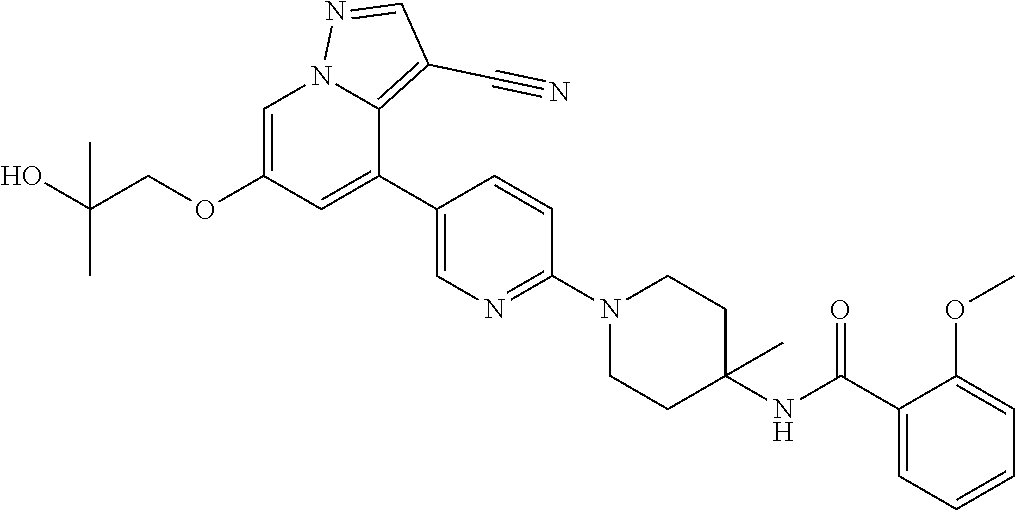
C1=C(OCC(O)(C)C)C=C(C2=CN=C(N3CCC(NC(C4=CC=CC=C4OC)=O)(C)CC3)C=C2)C2=C(C#N)C=NN12
